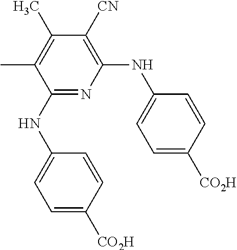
C1(NC2=CC=C([CO2H])C=C2)=NC(NC2=CC=C([CO2H])C=C2)=C([CN])C(C)=C1C
